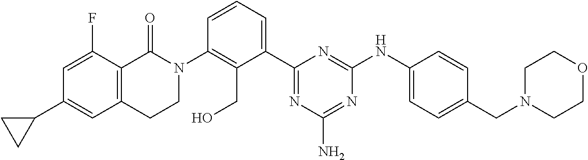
N1(C2=C(CO)C(C3=NC(N)=NC(NC4=CC=C(CN5CCOCC5)C=C4)=N3)=CC=C2)C(=O)C2=C(C=C(C3CC3)C=C2F)CC1
